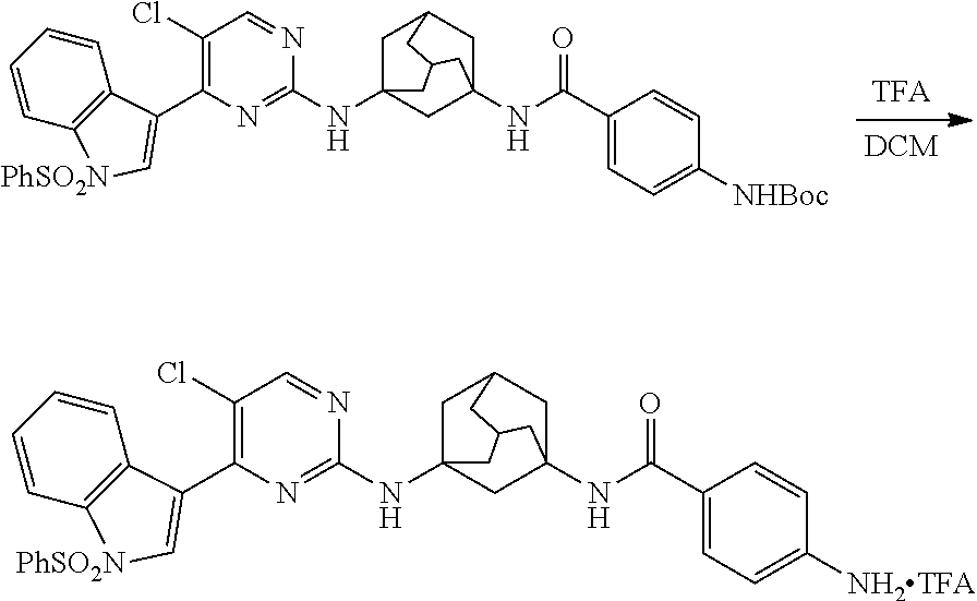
C1=CC=CC2=C1C(C1=C(Cl)C=NC(NC34CC5(NC(C6=CC=C([NHBoc])C=C6)=O)CC(C3)CC(C5)C4)=N1)=C[PhSO2N]2.C1=CC=CC2=C1C(C1=C(Cl)C=NC(NC34CC5(NC(C6=CC=C([NH2TFA])C=C6)=O)CC(C3)CC(C5)C4)=N1)=C[PhSO2N]2
